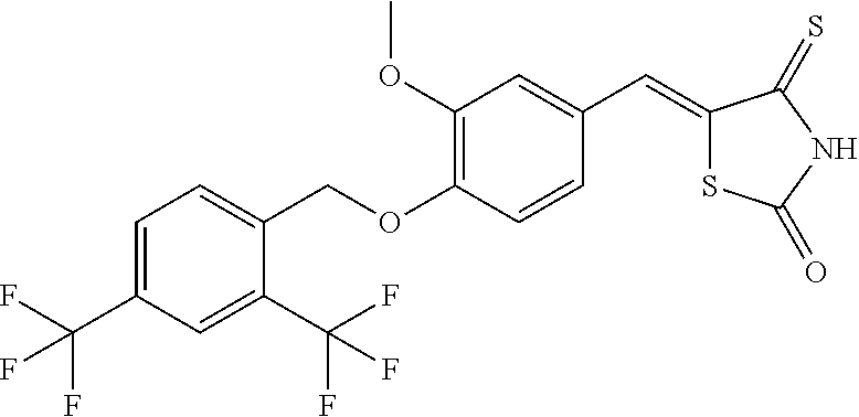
C1=C(C(F)(F)F)C=C(C(F)(F)F)C(COC2=C(OC)C=C(C=C3SC(=O)NC3=S)C=C2)=C1
